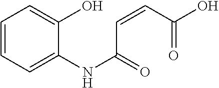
C1=CC=C(NC(=O)C=CC(O)=O)C(O)=C1
